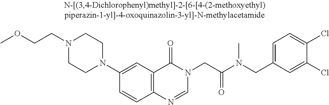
C(N1CCN(C2=CC3=C(C=C2)N=CN(CC(N(CC2=CC=C(Cl)C(Cl)=C2)C)=O)C3=O)CC1)COC
